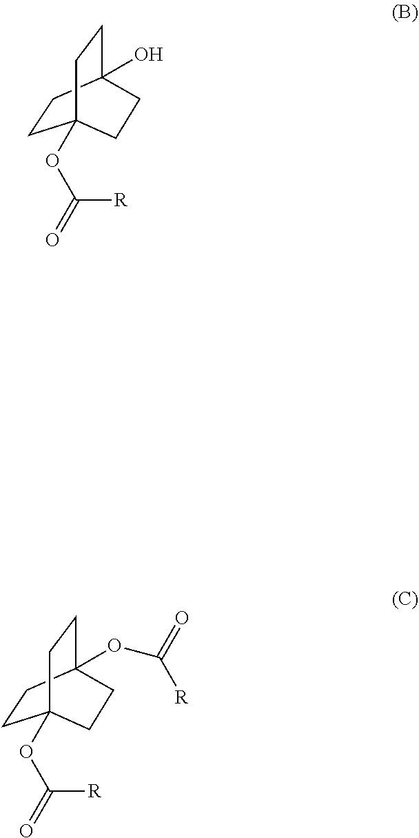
C1CC2(O)CCC1(OC(=O)[R])CC2.C1CC2(OC(=O)[R])CCC1(OC(=O)[R])CC2
